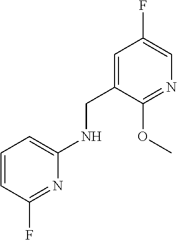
N1=C(F)C=CC=C1NCC1=CC(F)=CN=C1OC
